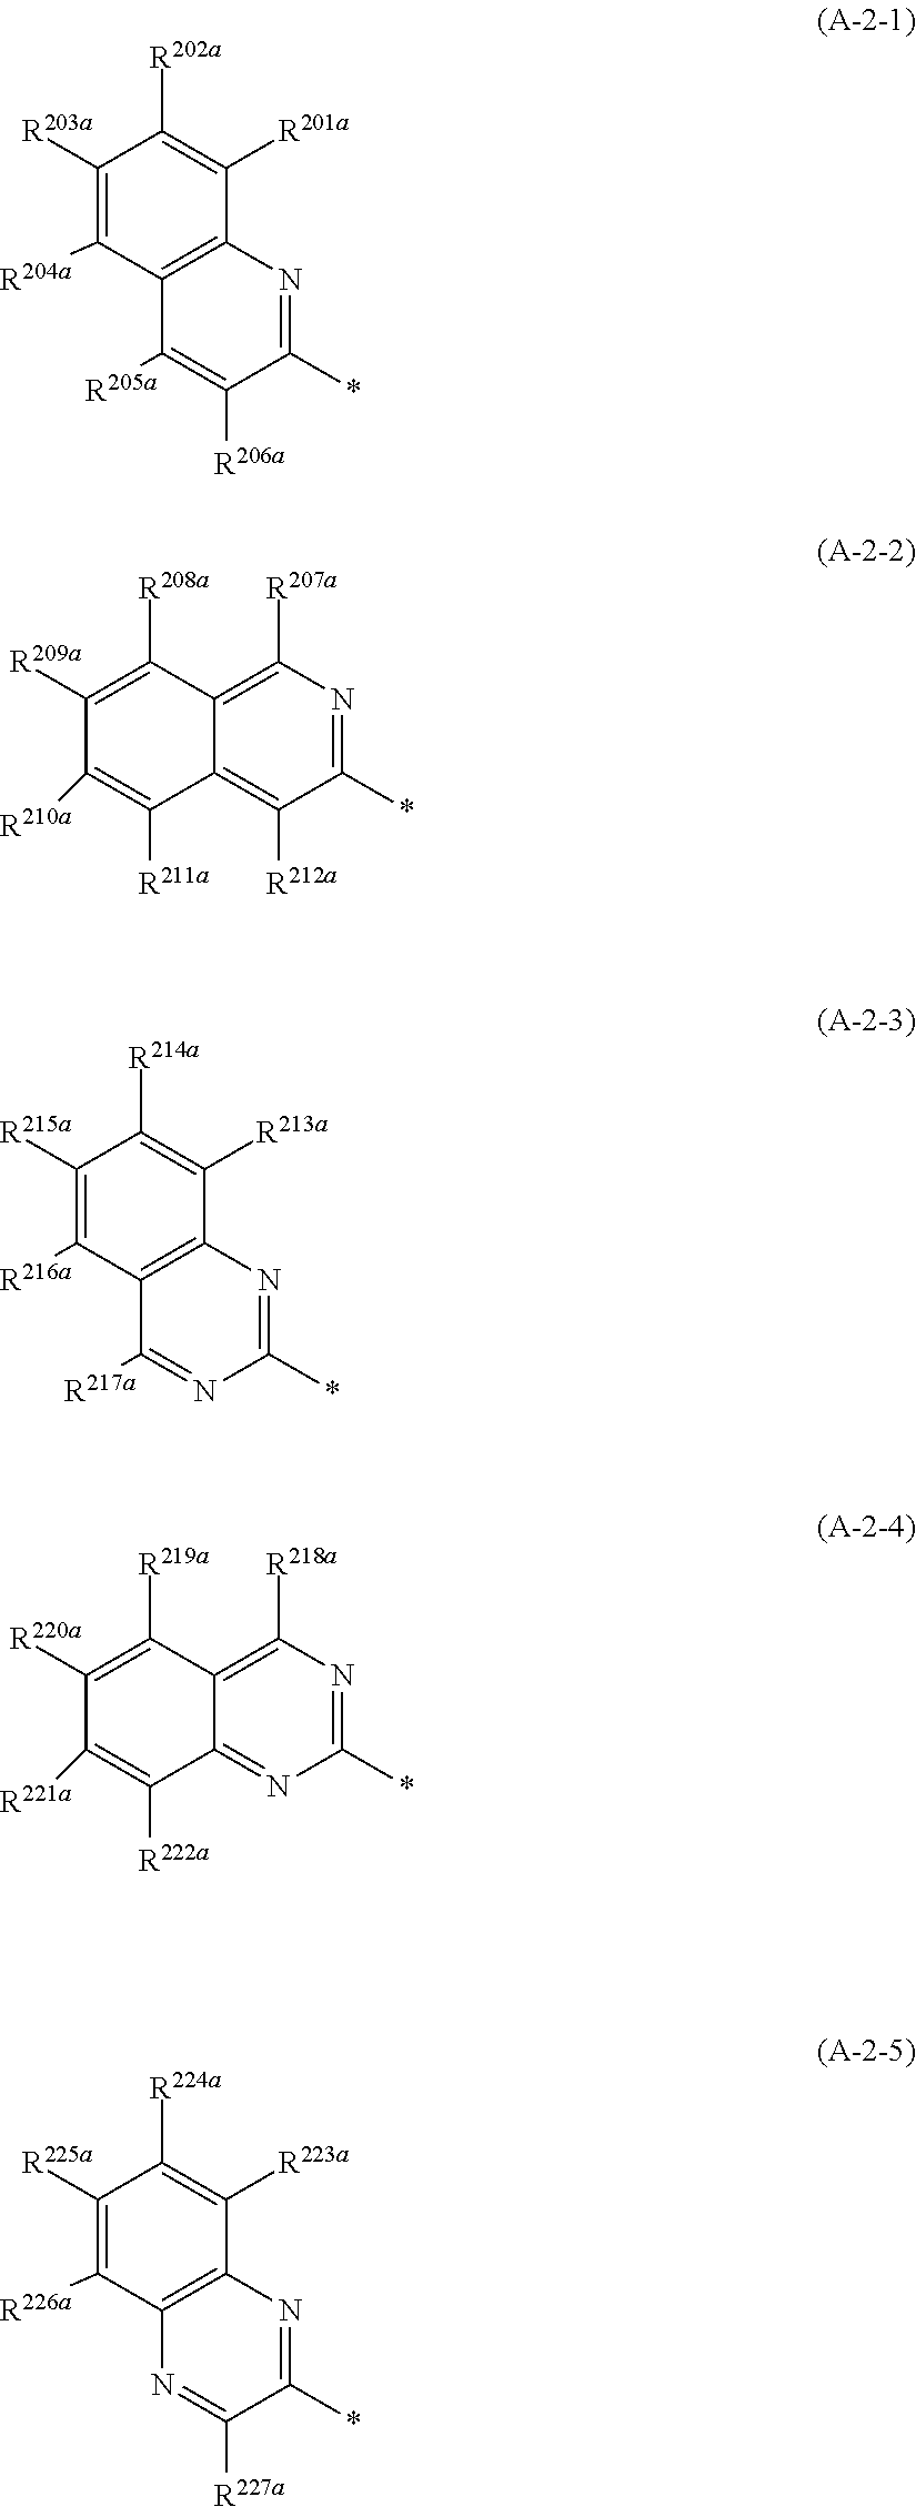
C12=C(N=C(*)C([R206a])=C1[R205a])C([R201a])=C([R202a])C([R203a])=C2[R204a].C1([R209a])=C([R208a])C2=C([R207a])N=C(*)C([R212a])=C2C([R211a])=C1[R210a].C12=C(N=C(*)N=C1[R217a])C([R213a])=C([R214a])C([R215a])=C2[R216a].C1([R220a])=C([R219a])C2=C([R218a])N=C(*)N=C2C([R222a])=C1[R221a].C12=C(N=C(*)C([R227a])=N1)C([R223a])=C([R224a])C([R225a])=C2[R226a]
